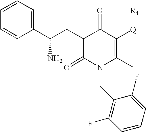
C1=CC=C(C(CC2C(=O)N(CC3=C(F)C=CC=C3F)C(C)=C([Q][R4])C2=O)N)C=C1
